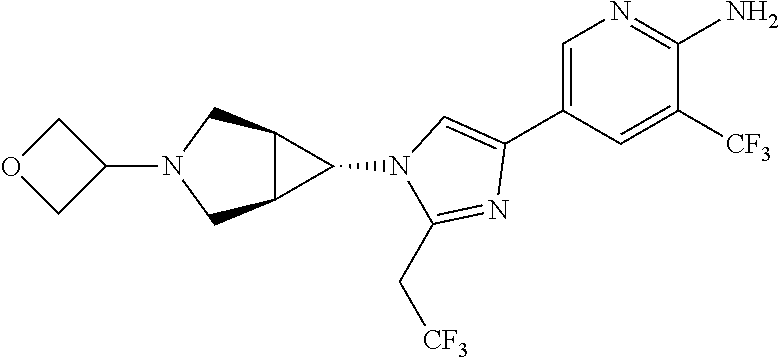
C1=C(C2=CN(C3C4C3CN(C3COC3)C4)C(C[CF3])=N2)C=C([CF3])C(N)=N1
